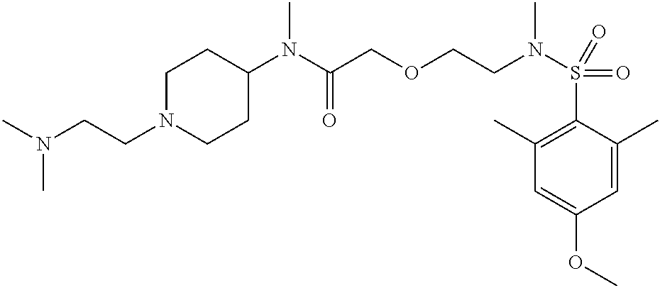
N(CCN1CCC(N(C(COCCN(S(=O)(C2=C(C)C=C(OC)C=C2C)=O)C)=O)C)CC1)(C)C
